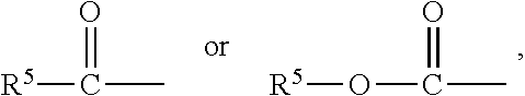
C(C)(O[R5])=O.C(C)([R5])=O
